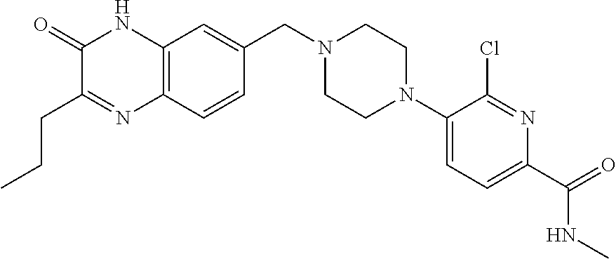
C12=C(C=CC(CN3CCN(C4=CC=C(C(=O)NC)N=C4Cl)CC3)=C1)N=C(CCC)C(=O)N2
